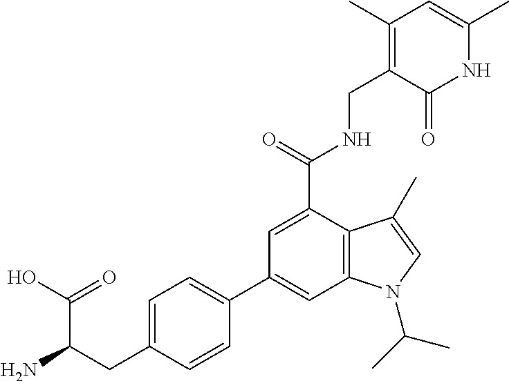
C1=C(C(NCC2=C(C)C=C(C)NC2=O)=O)C2=C(C=C1C1=CC=C(CC(C(=O)O)N)C=C1)N(C(C)C)C=C2C
